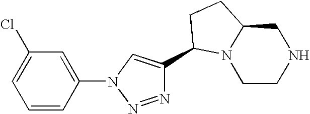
C1CNCC2N1C(C1=CN(C3=CC(Cl)=CC=C3)N=N1)CC2
